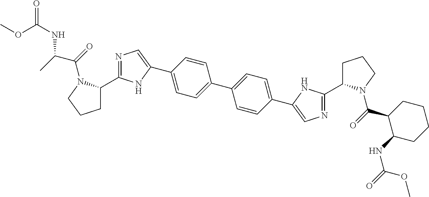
C1C(C2=NC=C(C3=CC=C(C4=CC=C(C5=CN=C(C6CCCN6C(=O)C6C(NC(=O)OC)CCCC6)N5)C=C4)C=C3)N2)N(C(=O)C(C)NC(OC)=O)CC1
